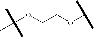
C(OCCOC(C)C)(C)(C)C
